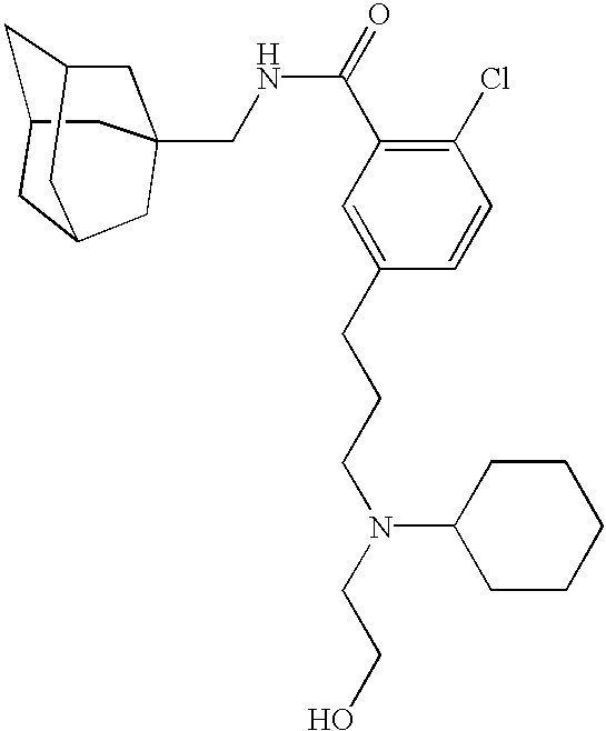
C1C2CC3CC(CNC(C4=C(Cl)C=CC(CCCN(CCO)C5CCCCC5)=C4)=O)(CC1C3)C2
